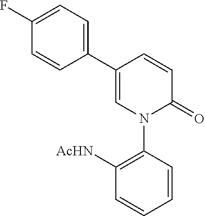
C1(C2=CC=C(F)C=C2)=CN(C2=C([AcHN])C=CC=C2)C(=O)C=C1
